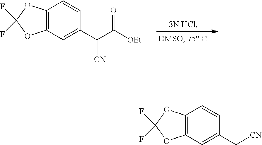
C12=C(C=C(C([CN])C(=O)[OEt])C=C1)OC(F)(F)O2.C12=C(C=C(C[CN])C=C1)OC(F)(F)O2
